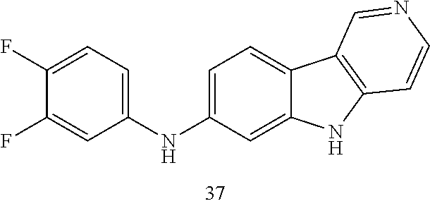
C1=C(NC2=CC=C(F)C(F)=C2)C=C2C(=C1)C1=C(N2)C=CN=C1
